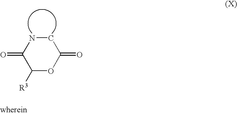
C1([R3])OC(=O)CNC1=O
